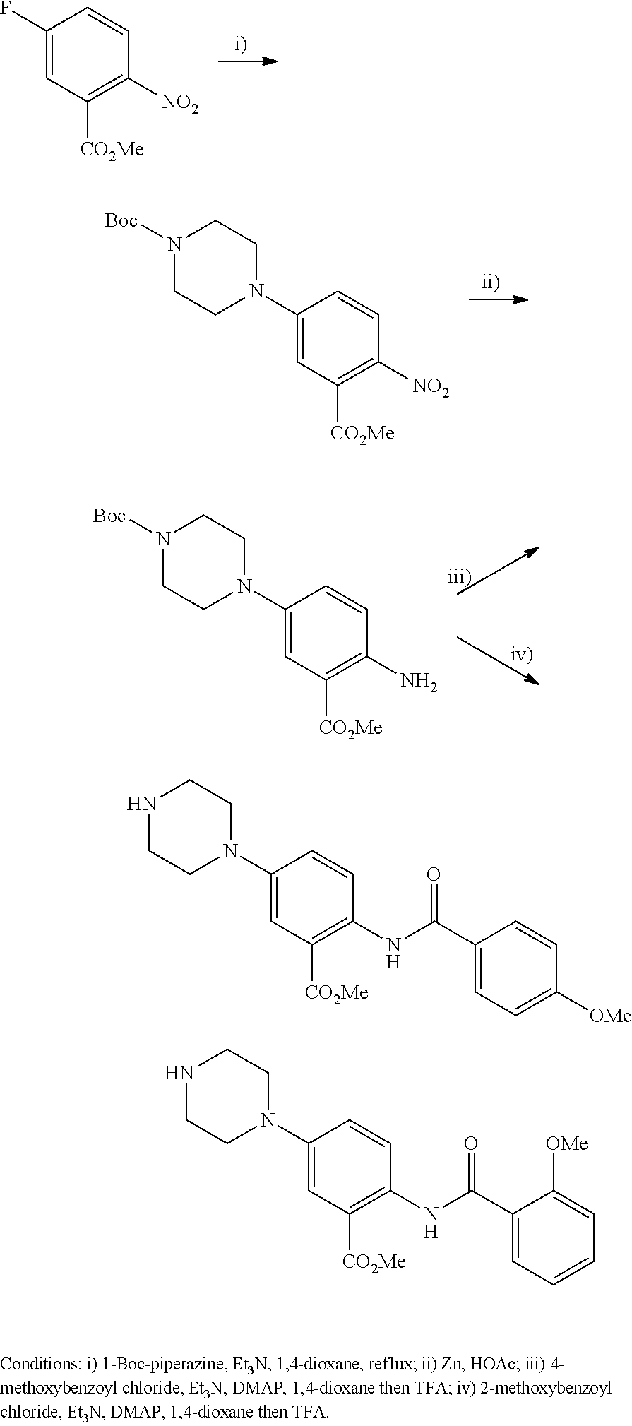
C1(F)=CC([CO2Me])=C([NO2])C=C1.C1(N2CCN([Boc])CC2)=CC([CO2Me])=C([NO2])C=C1.C1(N2CCN([Boc])CC2)=CC([CO2Me])=C(N)C=C1.C1(N2CCNCC2)=CC([CO2Me])=C(NC(C2=CC=C([OMe])C=C2)=O)C=C1.C1(N2CCNCC2)=CC([CO2Me])=C(NC(C2=CC=CC=C2[OMe])=O)C=C1
